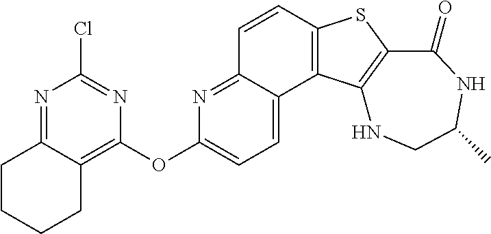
C1=CC2=C(C3=CC=C(OC4=C5C(=NC(Cl)=N4)CCCC5)N=C13)C1=C(S2)C(=O)NC(C)CN1
